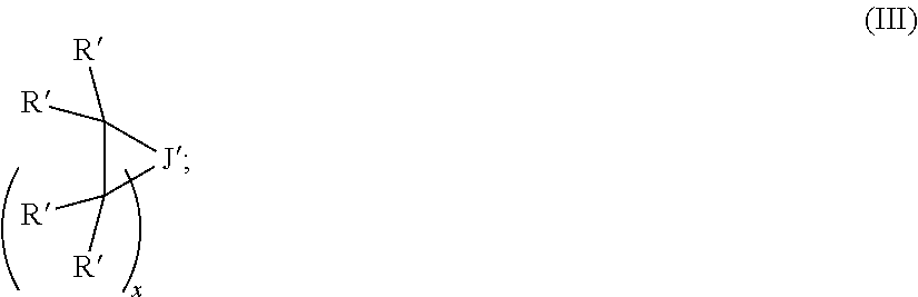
C1([R])([R])C([R])([R])[J]1
